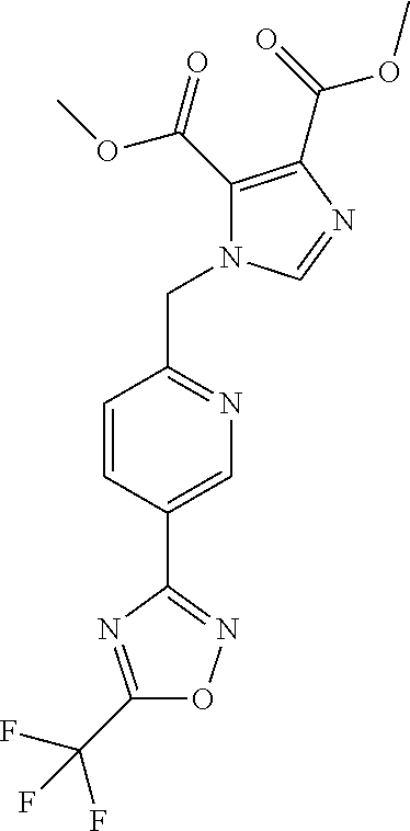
C1=CC(C2=NOC(C(F)(F)F)=N2)=CN=C1CN1C(C(OC)=O)=C(C(=O)OC)N=C1
